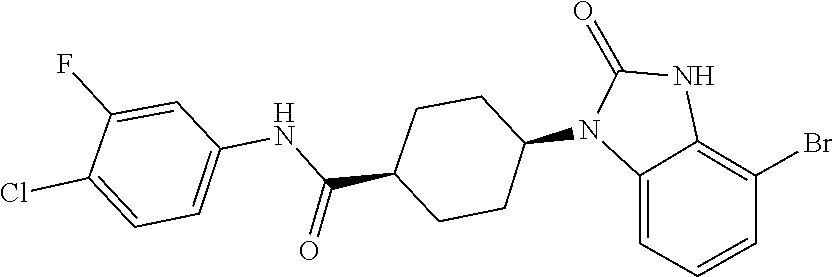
O=C1NC2=C(Br)C=CC=C2N1C1CCC(C(NC2=CC=C(Cl)C(F)=C2)=O)CC1
